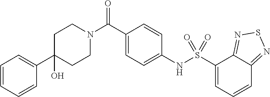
C1(C2=CC=CC=C2)(O)CCN(C(C2=CC=C(NS(C3=CC=CC4=NSN=C34)(=O)=O)C=C2)=O)CC1
